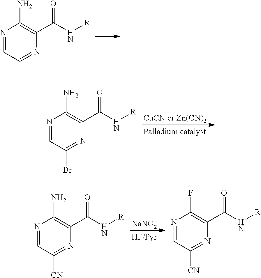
N1=CC=NC(C(N[R])=O)=C1N.N1=CC(Br)=NC(C(N[R])=O)=C1N.N1=CC([CN])=NC(C(N[R])=O)=C1N.[NaNO2].N1=CC([CN])=NC(C(N[R])=O)=C1F
